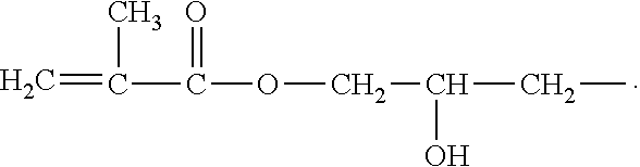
C=C(C(=O)OCC(O)CC)C
